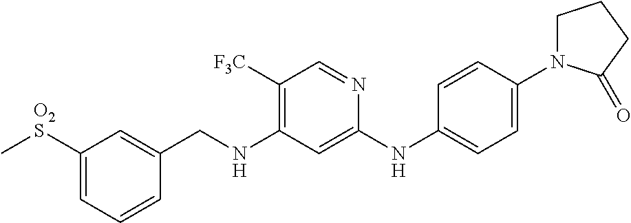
C1=C(CNC2=C([F3C])C=NC(NC3=CC=C(N4CCCC4=O)C=C3)=C2)C=CC=C1[O2S]C
